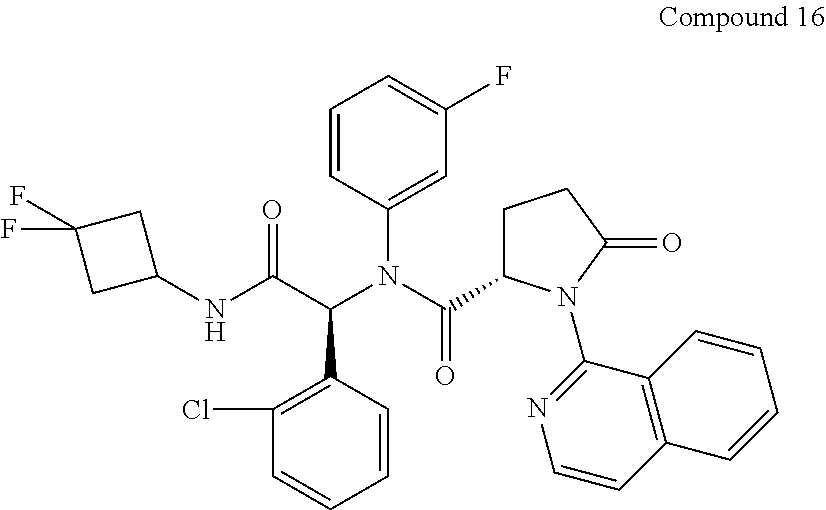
C1(Cl)=C(C(C(NC2CC(F)(F)C2)=O)N(C(C2CCC(=O)N2C2=NC=CC3=C2C=CC=C3)=O)C2=CC(F)=CC=C2)C=CC=C1
